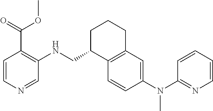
C1=CC(N(C2=NC=CC=C2)C)=CC2=C1C(CNC1=C(C(OC)=O)C=CN=C1)CCC2
